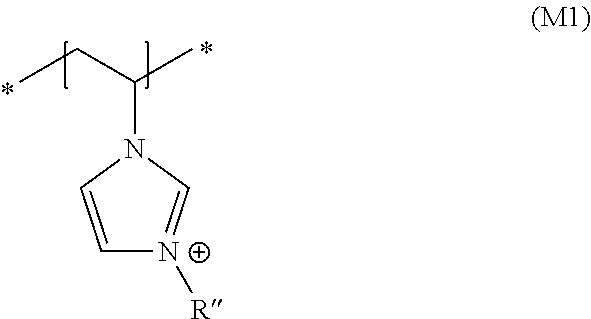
CCC(C)N1C=C[N+]([R])=C1
